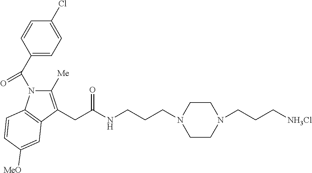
C(C(NCCCN1CCN(CCC[NH3Cl])CC1)=O)C1=C([Me])N(C(C2=CC=C(Cl)C=C2)=O)C2=C1C=C([MeO])C=C2
